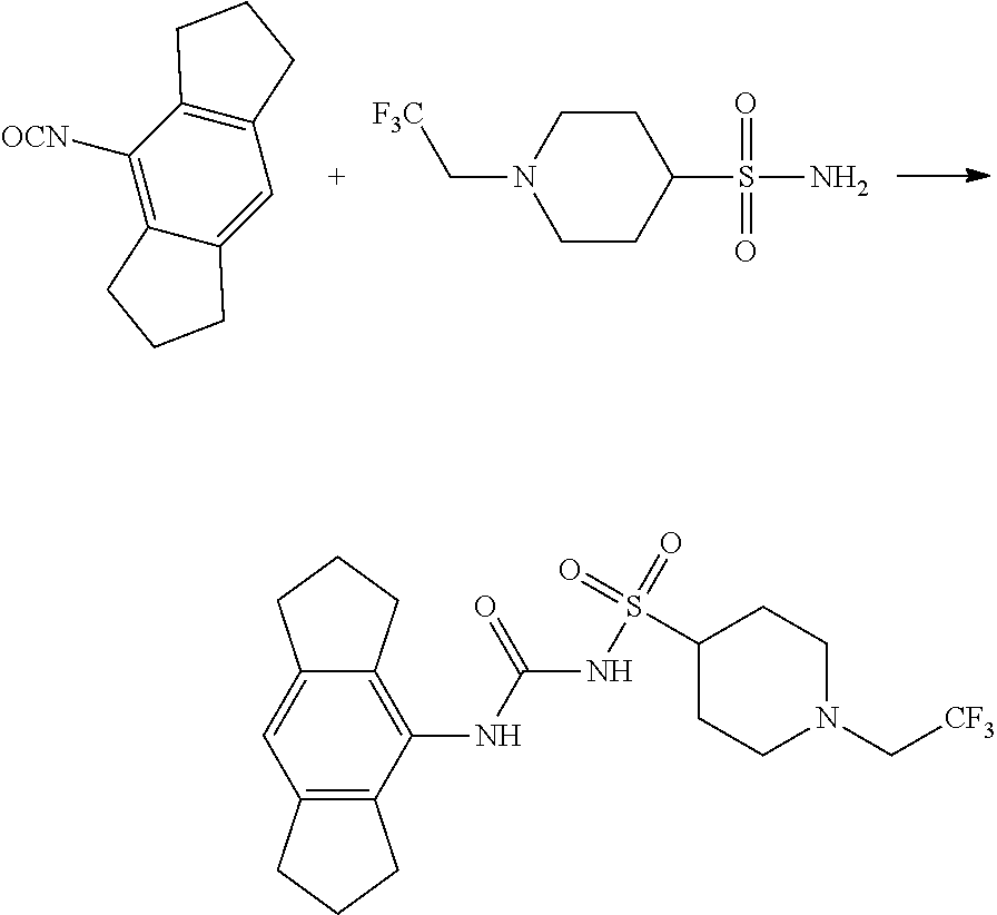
C12=C([OCN])C3=C(C=C1CCC2)CCC3.C1(S(N)(=O)=O)CCN(C[F3C])CC1.C1(S(NC(NC2=C3C(=CC4=C2CCC4)CCC3)=O)(=O)=O)CCN(C[CF3])CC1
